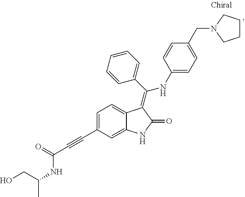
C1=C(C#CC(=O)NC(CO)C)C=C2C(=C1)C(=C(C1=CC=CC=C1)NC1=CC=C(CN3CCCC3)C=C1)C(=O)N2
